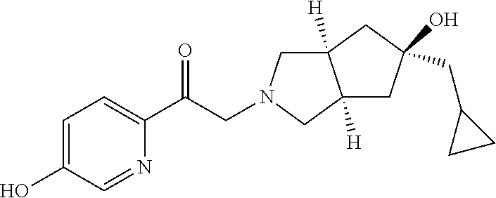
C1=C(O)C=NC(C(CN2CC3([H])C([H])(C2)CC(O)(CC2CC2)C3)=O)=C1
